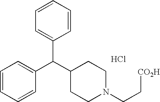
C1=CC=CC(C(C2CCN(CC[CO2H])CC2)C2=CC=CC=C2)=C1.Cl
